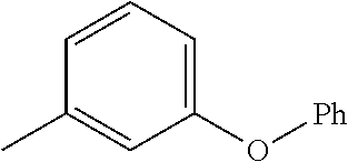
C1(O[Ph])=CC=CC(C)=C1
